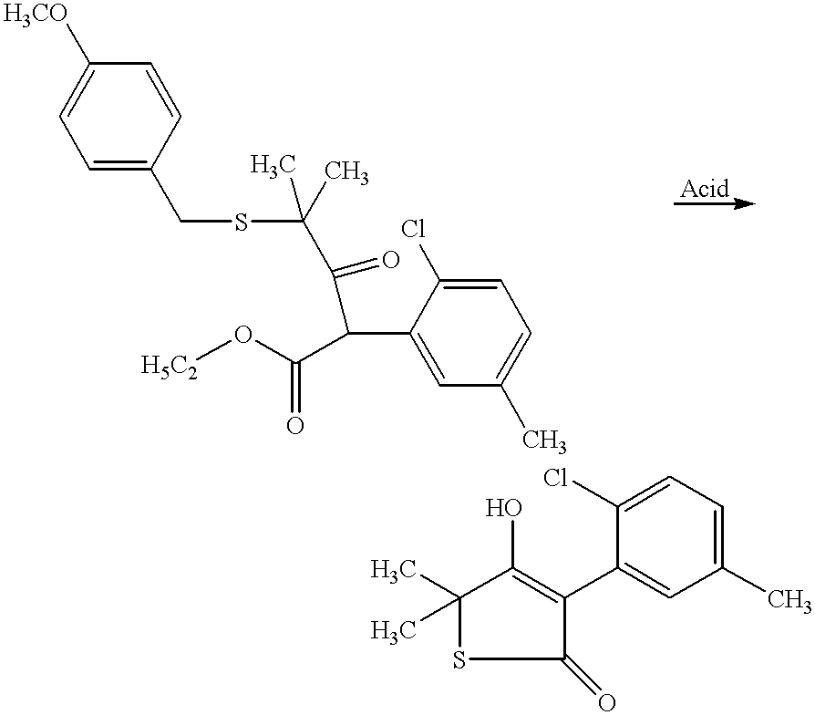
C1=C(CSC(C(C(C2=CC(C)=CC=C2Cl)C(O[H5C2])=O)=O)(C)C)C=CC([H3CO])=C1.C1(C)(C)SC(=O)C(C2=CC(C)=CC=C2Cl)=C1O
